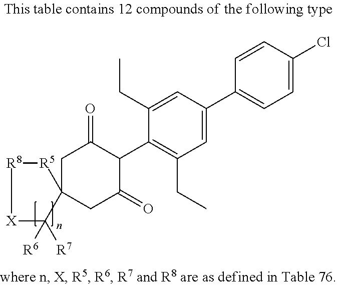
C1=C(C2=CC=C(Cl)C=C2)C=C(CC)C(C2C(=O)CC3(CC2=O)[R5][R8][X]C3([R6])[R7])=C1CC
